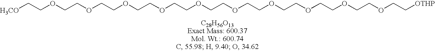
[H3CO]CCOCCOCCOCCOCCOCCOCCOCCOCCOCCOCC[OTHP]
